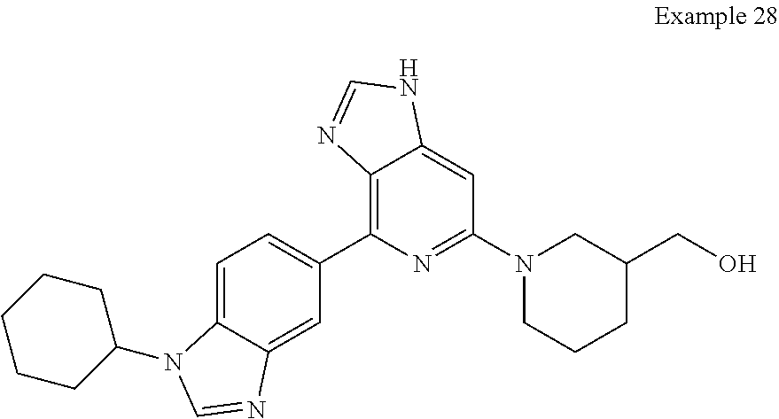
C1=C2C(=CC(C3=C4C(=CC(N5CCCC(CO)C5)=N3)NC=N4)=C1)N=CN2C1CCCCC1
